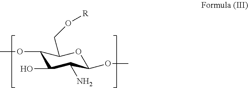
C1(OC)C(O)C(N)C(OC)OC1CO[R]
